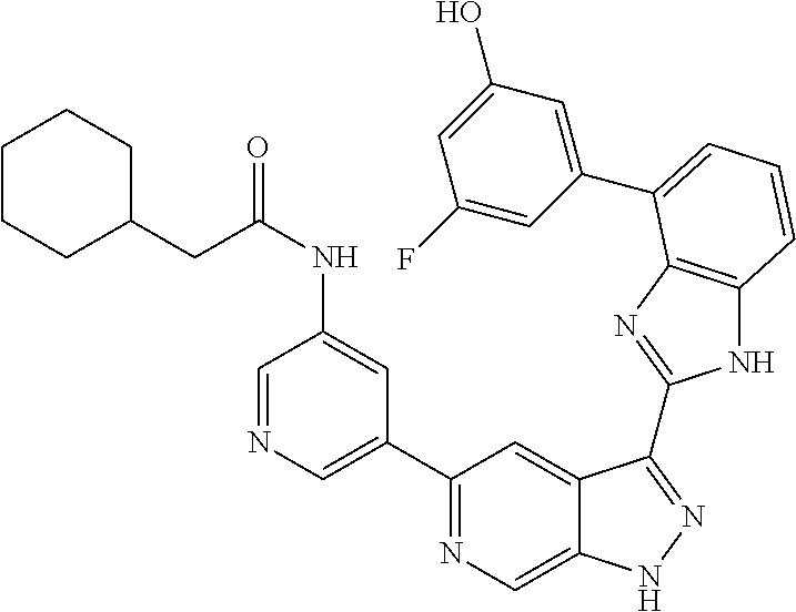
C1(C2=NC=C3C(=C2)C(C2=NC4=C(N2)C=CC=C4C2=CC(O)=CC(F)=C2)=NN3)=CN=CC(NC(CC2CCCCC2)=O)=C1
